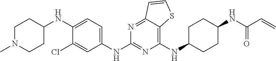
C1(NC2CCC(NC(C=C)=O)CC2)=C2C(=NC(NC3=CC=C(NC4CCN(C)CC4)C(Cl)=C3)=N1)C=CS2
